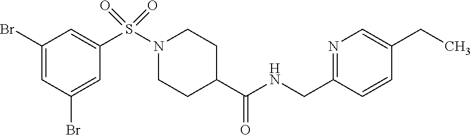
C1(Br)=CC(Br)=CC(S(N2CCC(C(NCC3=NC=C(CC)C=C3)=O)CC2)(=O)=O)=C1
